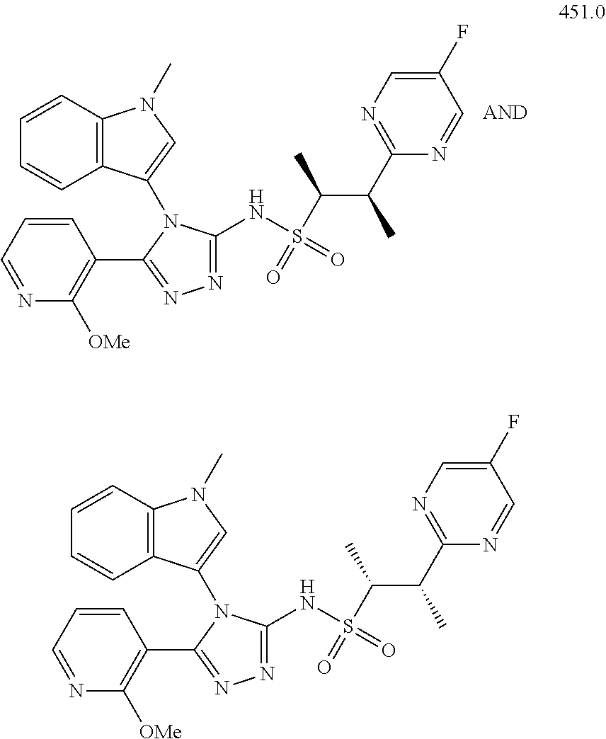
N1=C(NS(=O)(=O)C(C)C(C2=NC=C(F)C=N2)C)N(C2=CN(C)C3=C2C=CC=C3)C(C2=C([OMe])N=CC=C2)=N1.N1=C(NS(=O)(=O)C(C)C(C2=NC=C(F)C=N2)C)N(C2=CN(C)C3=C2C=CC=C3)C(C2=C([OMe])N=CC=C2)=N1
